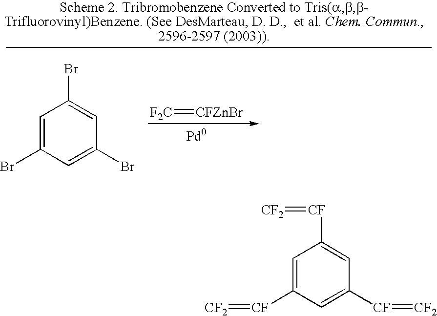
[F2C]=[CFZnBr].C1=C(Br)C=C(Br)C=C1Br.C1=C([CF]=[CF2])C=C([CF]=[CF2])C=C1[CF]=[CF2]
